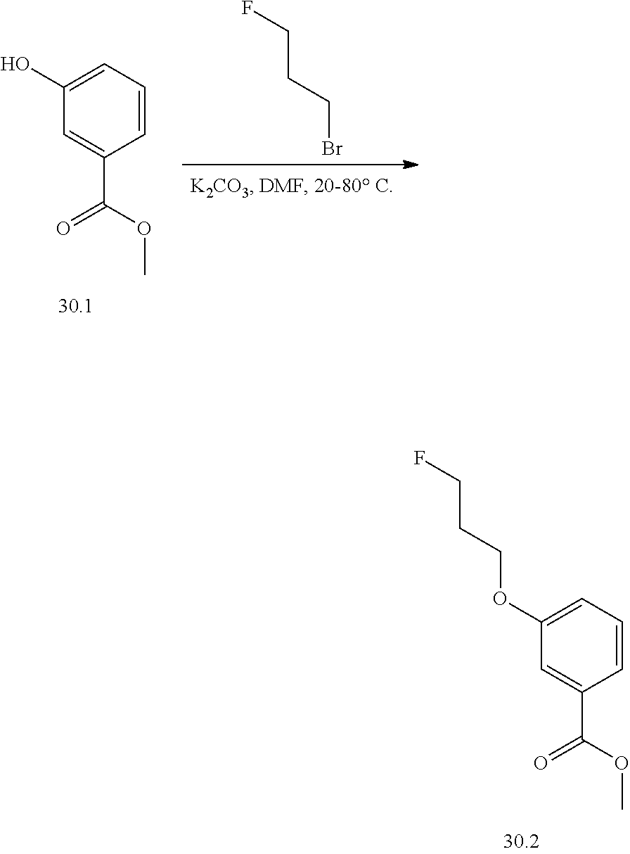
C1=C(C(=O)OC)C=CC=C1O.BrCCCF.C1=C(C(=O)OC)C=CC=C1OCCCF
